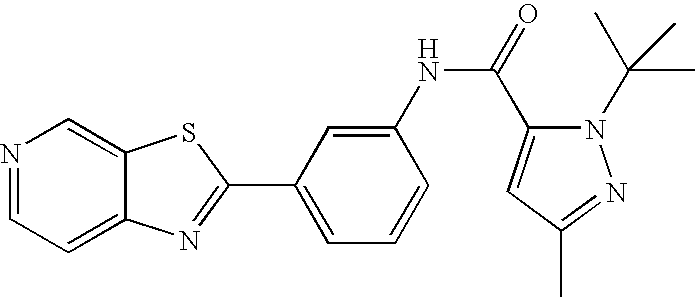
N1=CC=C2C(=C1)SC(C1=CC=CC(NC(=O)C3=CC(C)=NN3C(C)(C)C)=C1)=N2
